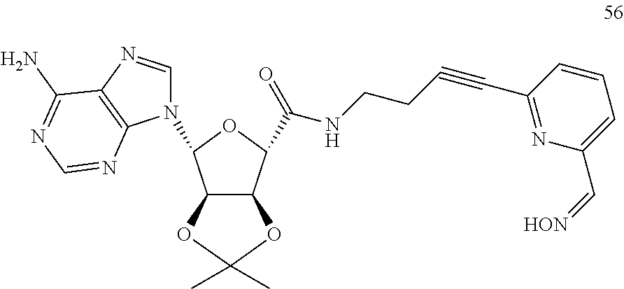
C12C(C(C(NCCC#CC3=NC(C=[HON])=CC=C3)=O)OC1N1C=NC3=C1N=CN=C3N)OC(C)(C)O2
